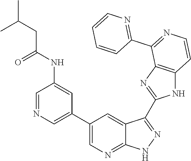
C1=NC=C(C2=CN=C3C(=C2)C(C2=NC4=C(N2)C=CN=C4C2=NC=CC=C2)=NN3)C=C1NC(CC(C)C)=O
